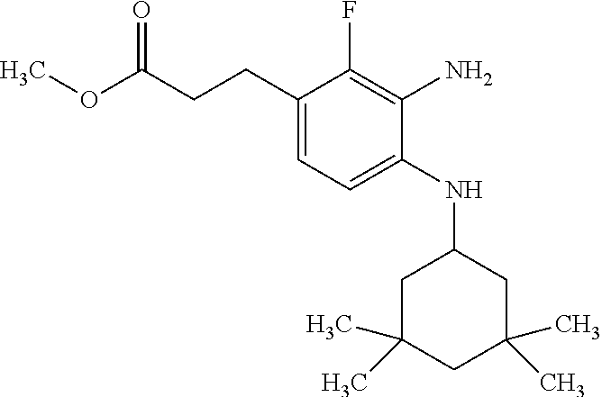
C1(CCC(OC)=O)=CC=C(NC2CC(C)(C)CC(C)(C)C2)C(N)=C1F
